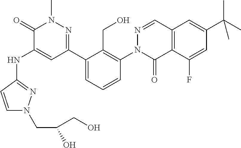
C1(C2=NN(C)C(=O)C(NC3=NN(CC(O)CO)C=C3)=C2)=CC=CC(N2C(=O)C3=C(C=N2)C=C(C(C)(C)C)C=C3F)=C1CO
